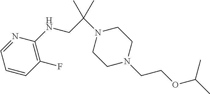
N1=CC=CC(F)=C1NCC(N1CCN(CCOC(C)C)CC1)(C)C
